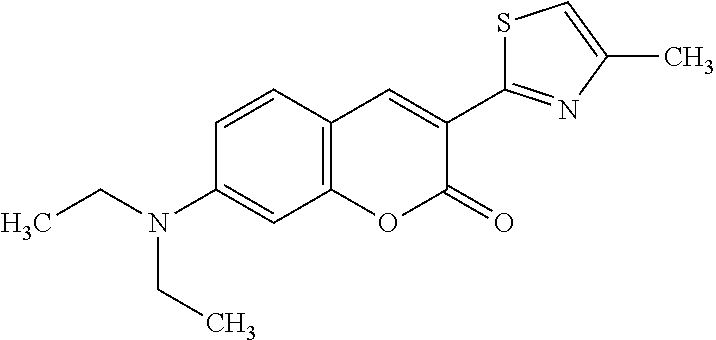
C1=CC2=C(C=C1N(CC)CC)OC(=O)C(C1=NC(C)=CS1)=C2
